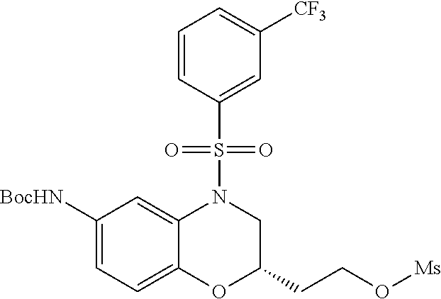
C1([BocHN])=CC=C2C(=C1)N(S(C1=CC([CF3])=CC=C1)(=O)=O)CC(CCO[Ms])O2
